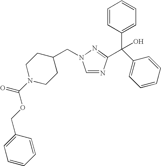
C1=NC(C(C2=CC=CC=C2)(O)C2=CC=CC=C2)=NN1CC1CCN(C(OCC2=CC=CC=C2)=O)CC1
